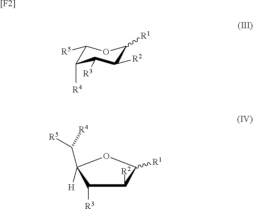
C1([R5])C([R4])C([R3])C([R2])C([R1])O1.[[F2]].C1([R3])C([R2])C([R1])OC1([H])C([R5])[R4]
